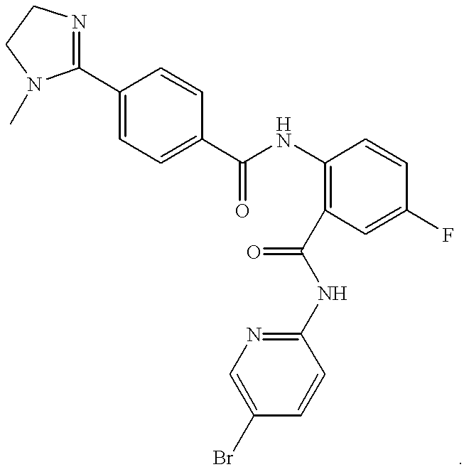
C1(C2=NCCN2C)=CC=C(C(NC2=C(C(NC3=NC=C(Br)C=C3)=O)C=C(F)C=C2)=O)C=C1
